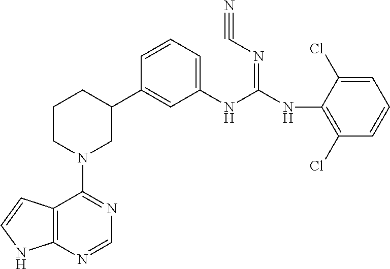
C12=C(N=CN=C1N1CC(C3=CC(NC(NC4=C(Cl)C=CC=C4Cl)=NC#N)=CC=C3)CCC1)NC=C2
